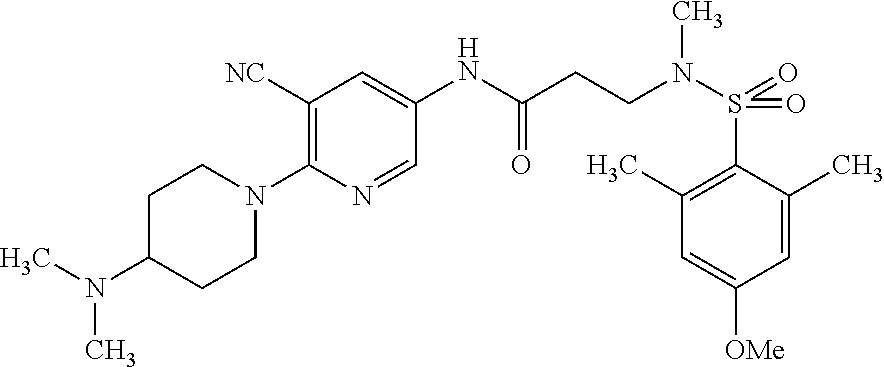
C1(NC(CCN(S(=O)(=O)C2=C(C)C=C([OMe])C=C2C)C)=O)=CC([NC])=C(N2CCC(N(C)C)CC2)N=C1
